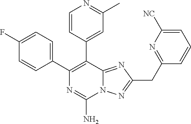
N12C(=NC(CC3=NC([NC])=CC=C3)=N1)C(C1=CC(C)=NC=C1)=C(C1=CC=C(F)C=C1)N=C2N
